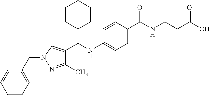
C1(C)=NN(CC2=CC=CC=C2)C=C1C(NC1=CC=C(C(NCCC(O)=O)=O)C=C1)C1CCCCC1
